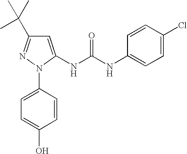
C1=C(NC(NC2=CC=C(Cl)C=C2)=O)N(C2=CC=C(O)C=C2)N=C1C(C)(C)C
